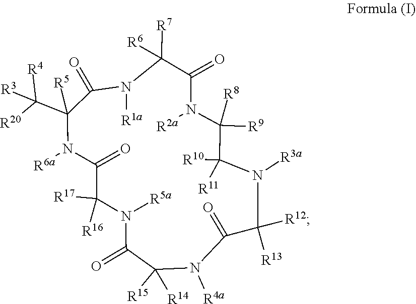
[R4a]N1C([R15])([R14])C(=O)N([R5a])C([R17])([R16])C(=O)N([R6a])C(C([R20])([R3])[R4])([R5])C(=O)N([R1a])C([R6])([R7])C(=O)N([R2a])C([R8])([R9])C([R11])([R10])N([R3a])C([R12])([R13])C1=O
